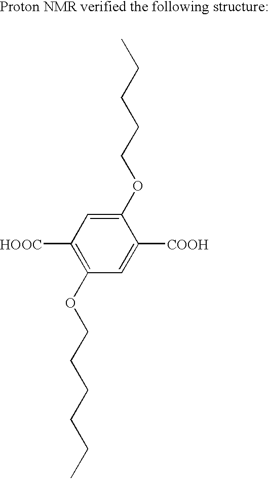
C1(OCCCCC)=CC([HOOC])=C(OCCCCCC)C=C1[COOH]
